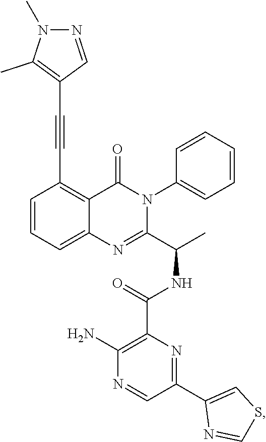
C(C1=C2C(=CC=C1)N=C(C(C)NC(=O)C1=C(N)N=CC(C3=CSC=N3)=N1)N(C1=CC=CC=C1)C2=O)#CC1=C(C)N(C)N=C1
